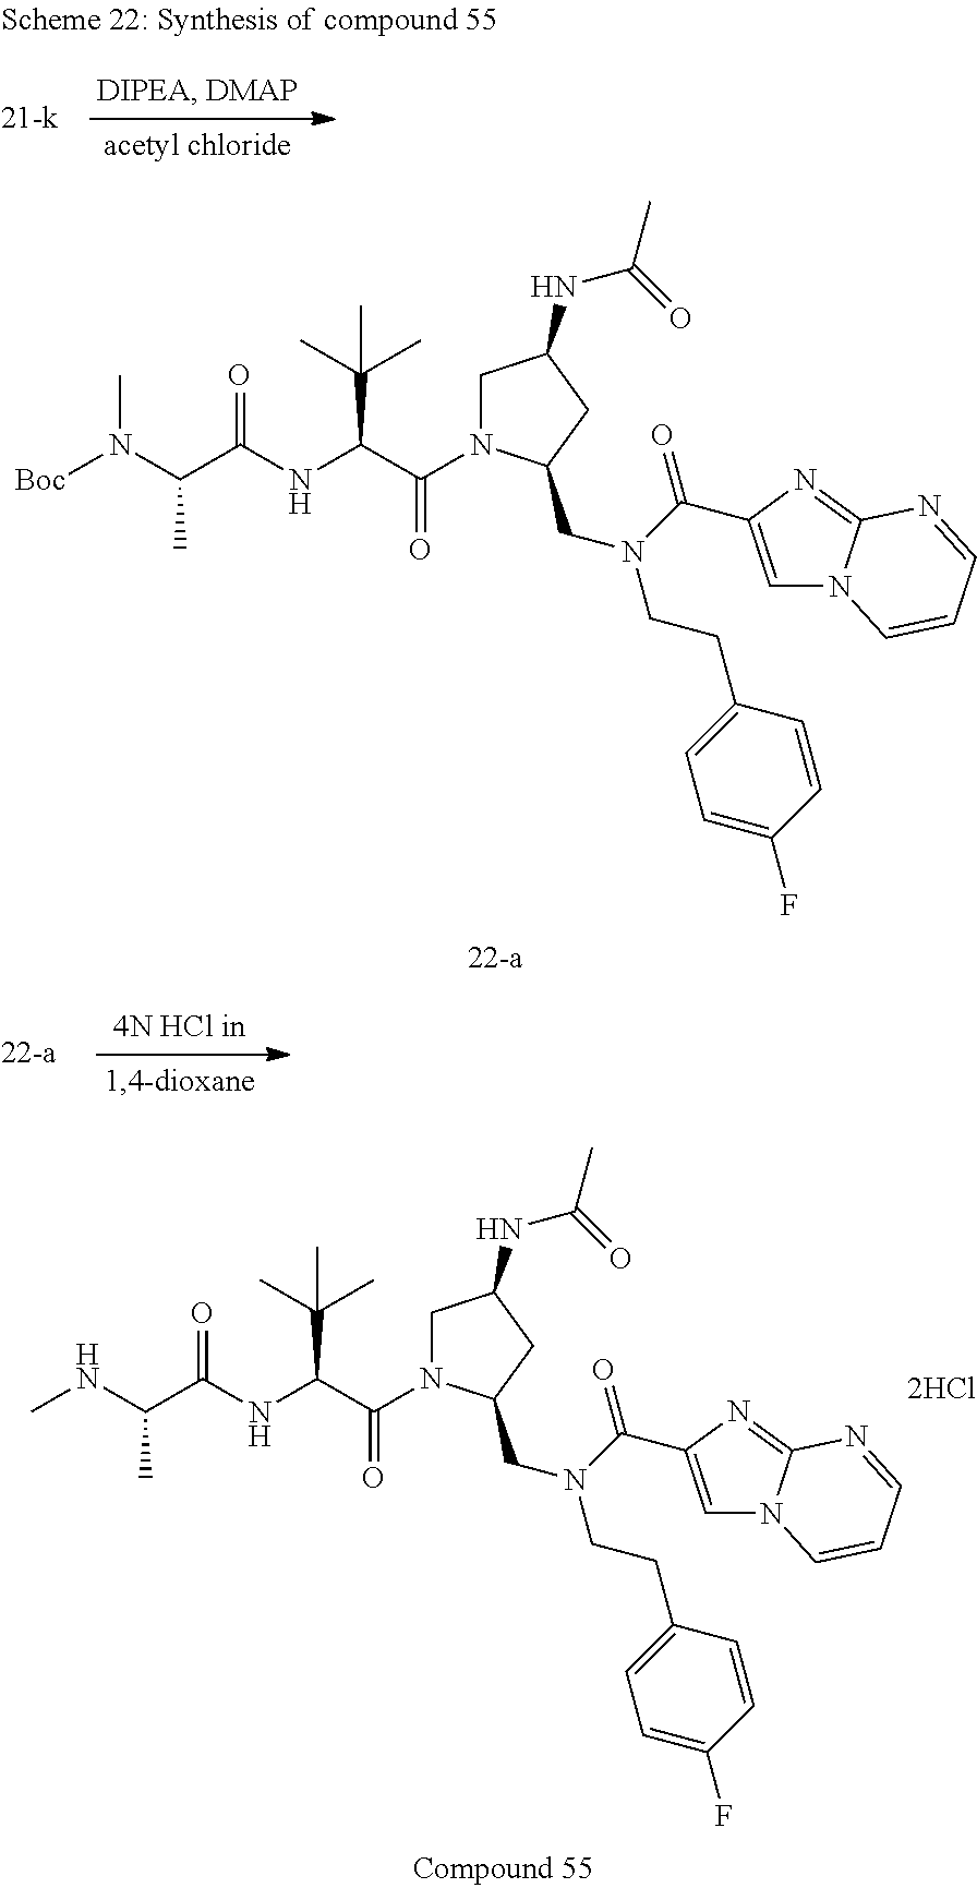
N(C(C(C)(C)C)C(=O)N1CC(NC(C)=O)CC1CN(CCC1=CC=C(F)C=C1)C(=O)C1=CN2C(=N1)N=CC=C2)C(C(N([Boc])C)C)=O.N(C(C(C)(C)C)C(=O)N1CC(NC(C)=O)CC1CN(CCC1=CC=C(F)C=C1)C(=O)C1=CN2C(=N1)N=CC=C2)C(C(NC)C)=O
